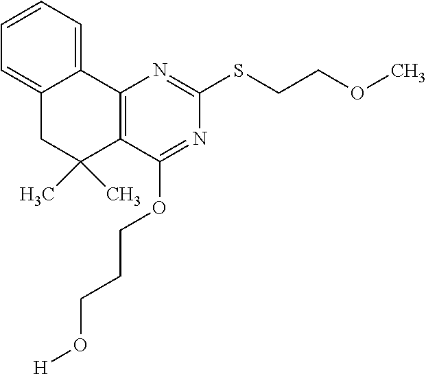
C12=C(C(OCCCO[H])=NC(SCCOC)=N1)C(C)(C)CC1=CC=CC=C21
